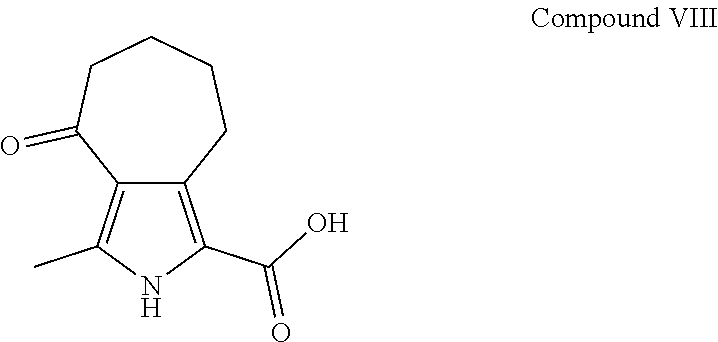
C12=C(C)NC(C(O)=O)=C1CCCCC2=O
